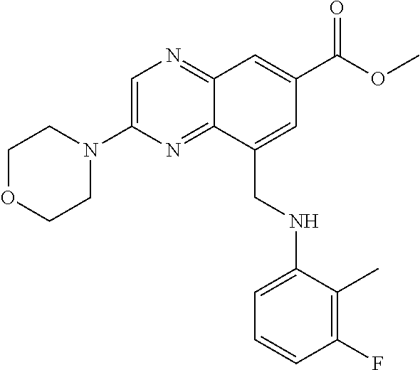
C1=C(N2CCOCC2)N=C2C(=N1)C=C(C(=O)OC)C=C2CNC1=CC=CC(F)=C1C
